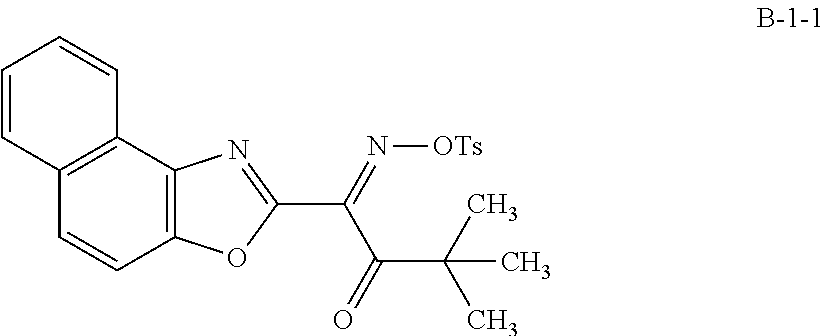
C12=C(C3=C(C=C1)OC(C(=N[OTs])C(=O)C(C)(C)C)=N3)C=CC=C2
